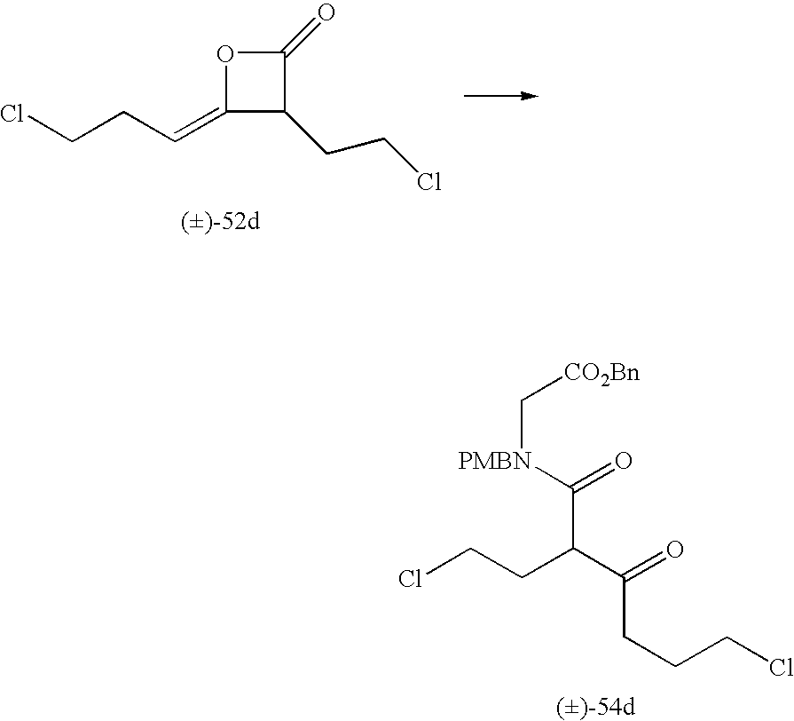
ClCCC=C1C(CCCl)C(=O)O1.ClCCC(C(=O)CCCCl)C([PMBN]C[CO2Bn])=O
